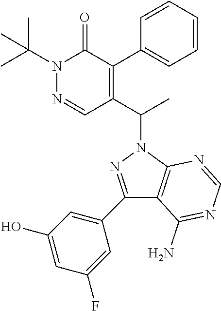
CC(C)(N1N=CC(C(C)N2N=C(C3=CC(O)=CC(F)=C3)C3=C2N=CN=C3N)=C(C2=CC=CC=C2)C1=O)C
